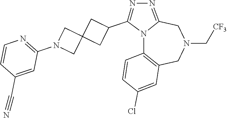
N12C3=C(CN(C[CF3])CC1=NN=C2C1CC2(C1)CN(C1=NC=CC(C#N)=C1)C2)C=C(Cl)C=C3
